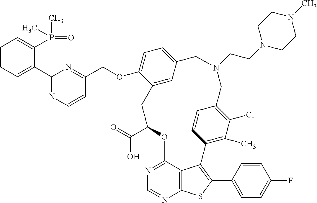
C1(C(=O)O)OC2=NC=NC3=C2C(=C(C2=CC=C(F)C=C2)S3)C2=C(C)C(Cl)=C(C=C2)CN(CCN2CCN(C)CC2)CC2=CC=C(OCC3=NC(C4=CC=CC=C4P(C)(C)=O)=NC=C3)C(=C2)C1
